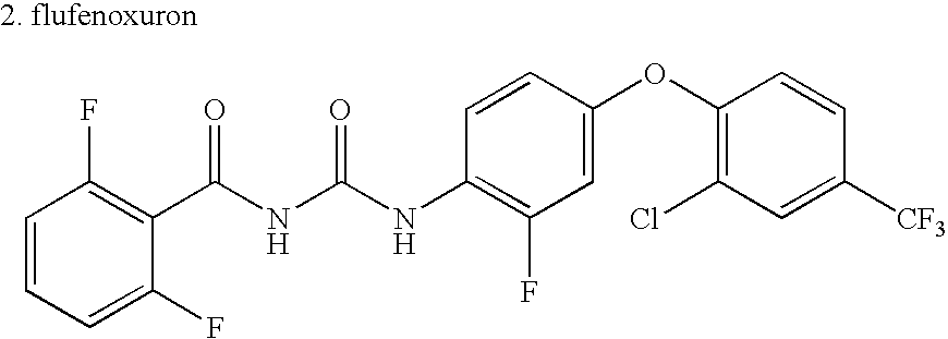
C1=CC=C(F)C(C(NC(NC2=C(F)C=C(OC3=C(Cl)C=C([CF3])C=C3)C=C2)=O)=O)=C1F
